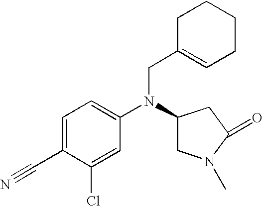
C1=C(C#N)C(Cl)=CC(N(C2CN(C)C(=O)C2)CC2=CCCCC2)=C1
